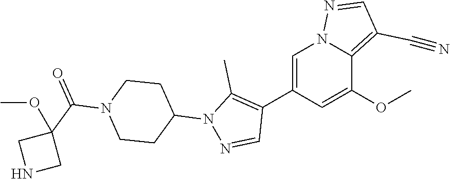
C1(C2=C(C)N(C3CCN(C(C4(OC)CNC4)=O)CC3)N=C2)=CN2N=CC(C#N)=C2C(OC)=C1
